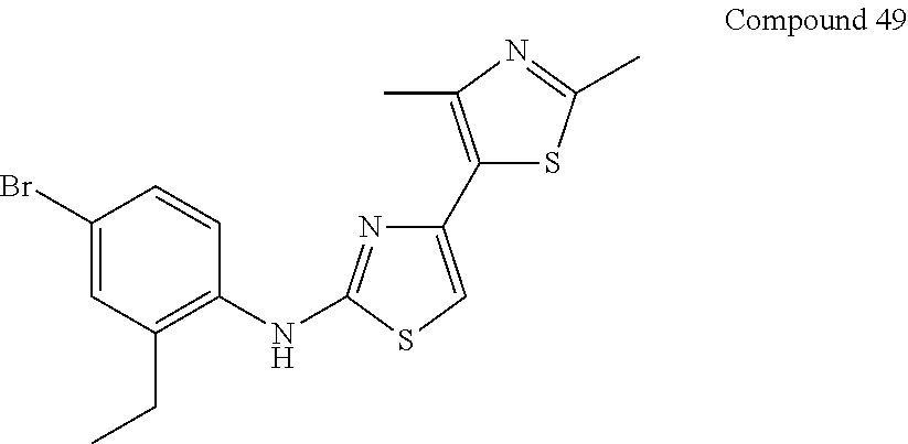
C1(Br)=CC(CC)=C(NC2=NC(C3=C(C)N=C(C)S3)=CS2)C=C1
